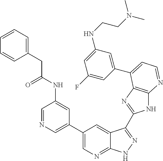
C1=NC=C(C2=CN=C3C(=C2)C(C2=NC4=C(N2)N=CC=C4C2=CC(NCCN(C)C)=CC(F)=C2)=NN3)C=C1NC(CC1=CC=CC=C1)=O
